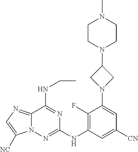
C12=NC=C([NC])N1N=C(NC1=C(F)C(N3CC(N4CCN(C)CC4)C3)=CC([CN])=C1)N=C2NCC
